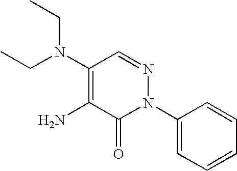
C1(N(CC)CC)=C(N)C(=O)N(C2=CC=CC=C2)N=C1
